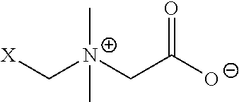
[X]C[N+](CC([O-])=O)(C)C
